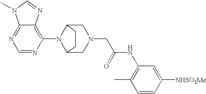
C1=NC(N2C3CN(CC(NC4=C(C)C=CC([NHSO2Me])=C4)=O)CC2CC3)=C2C(=N1)N(C)C=N2
